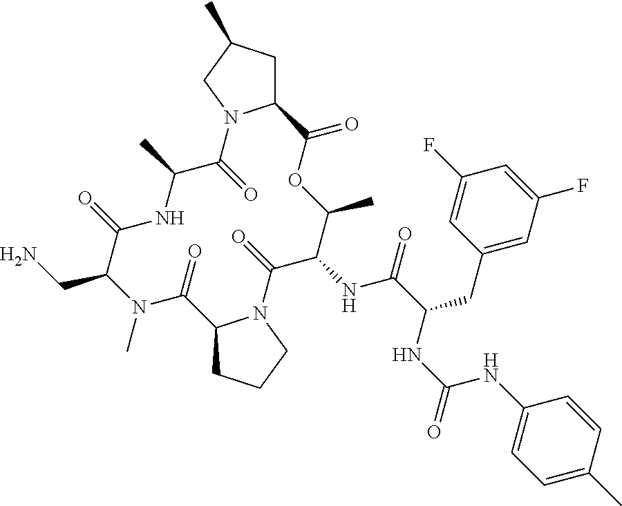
CN1C(CN)C(=O)NC(C)C(=O)N2C(CC(C)C2)C(=O)OC(C)C(NC(=O)C(CC2=CC(F)=CC(F)=C2)NC(NC2=CC=C(C)C=C2)=O)C(=O)N2C(C1=O)CCC2
